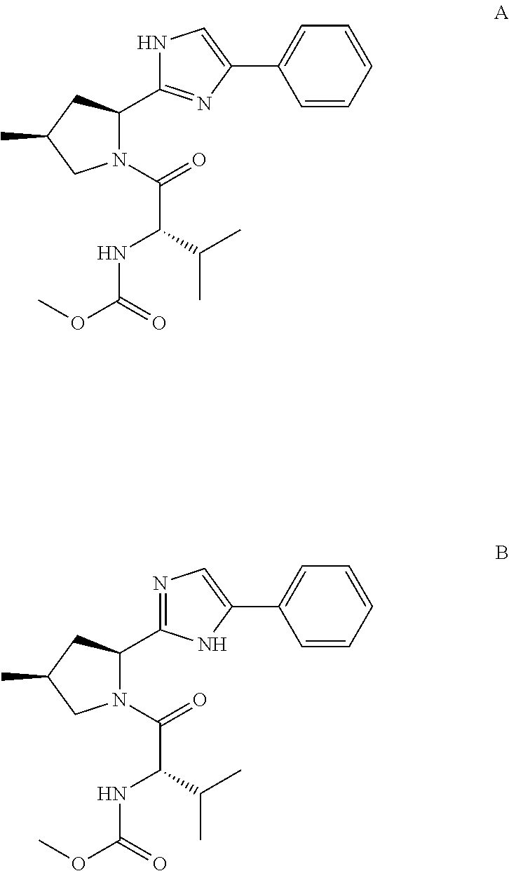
N1C(C2N(C(=O)C(NC(=O)OC)C(C)C)CC(C)C2)=NC(C2=CC=CC=C2)=C1.N1=C(C2N(C(=O)C(NC(=O)OC)C(C)C)CC(C)C2)NC(C2=CC=CC=C2)=C1
